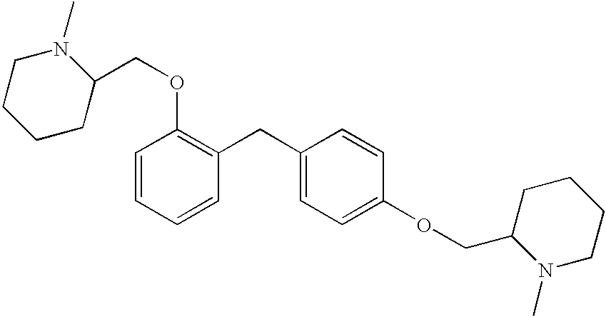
C(C1=CC=C(OCC2CCCCN2C)C=C1)C1=C(OCC2N(C)CCCC2)C=CC=C1
